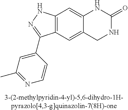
C12=C(C=C3C(=C1)NC(=O)NC3)C(C1=CC(C)=NC=C1)=NN2
